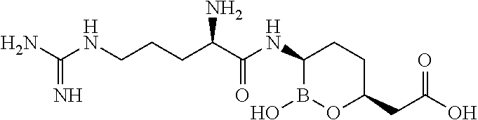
C1(NC(C(CCCNC(N)=N)N)=O)B(O)OC(CC(O)=O)CC1
